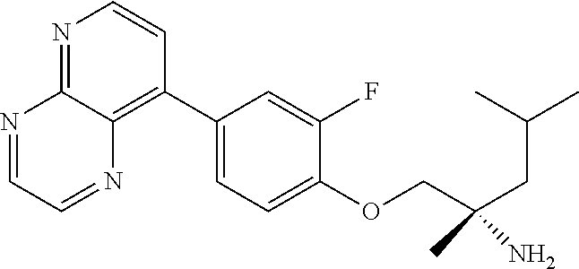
C1(C2=C3C(=NC=C2)N=CC=N3)=CC=C(OCC(CC(C)C)(C)N)C(F)=C1
